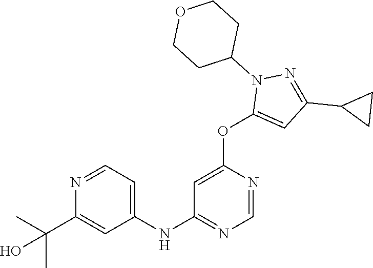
C1(NC2=NC=NC(OC3=CC(C4CC4)=NN3C3CCOCC3)=C2)=CC=NC(C(C)(C)O)=C1
